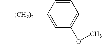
C1([(CH2)2]C)=CC(OC)=CC=C1
